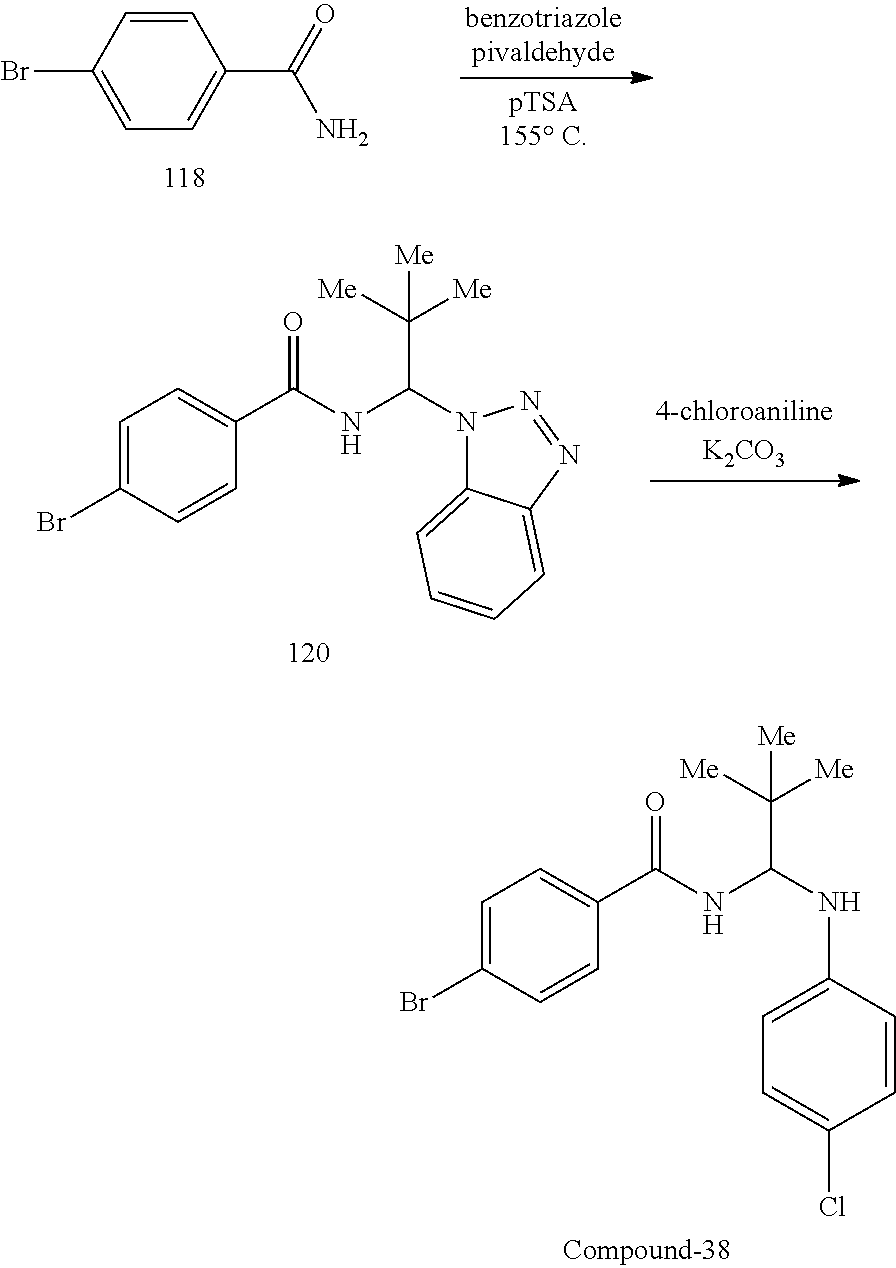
C1=C(Br)C=CC(C(NC(NC2=CC=C(Cl)C=C2)C([Me])([Me])[Me])=O)=C1.C1=C(Br)C=CC(C(=O)N)=C1.C1=C(Br)C=CC(C(NC(N2C3=CC=CC=C3N=N2)C([Me])([Me])[Me])=O)=C1
